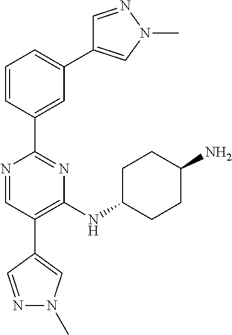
N1=CC(C2=CN(C)N=C2)=C(NC2CCC(N)CC2)N=C1C1=CC(C2=CN(C)N=C2)=CC=C1
